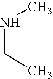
N(CC)C
